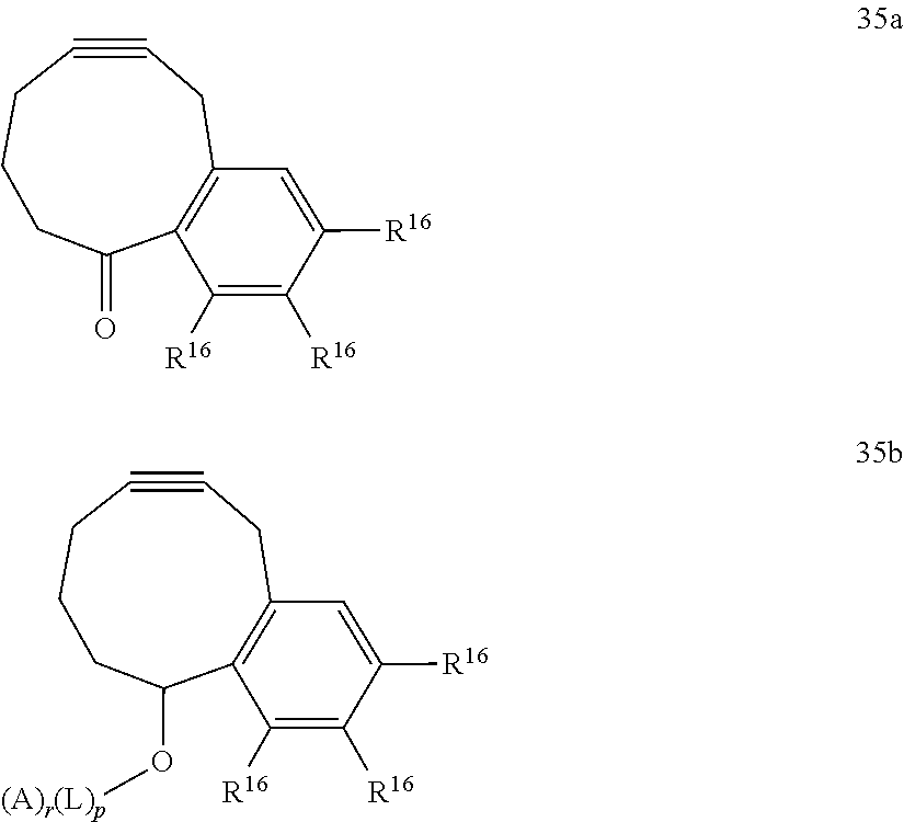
C1CC#CCC2=C(C(=O)C1)C([R16])=C([R16])C([R16])=C2.C1CC#CCC2=C(C(O[(A)r(L)p])C1)C([R16])=C([R16])C([R16])=C2
